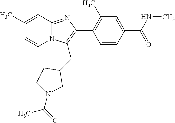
C1(C)=CC2=NC(C3=C(C)C=C(C(NC)=O)C=C3)=C(CC3CCN(C(=O)C)C3)N2C=C1
